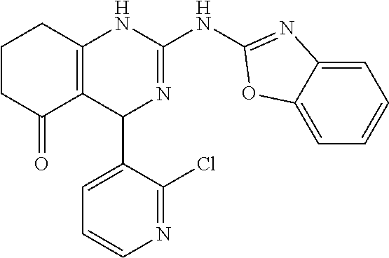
C1CC(=O)C2=C(C1)NC(NC1=NC3=CC=CC=C3O1)=NC2C1=CC=CN=C1Cl
